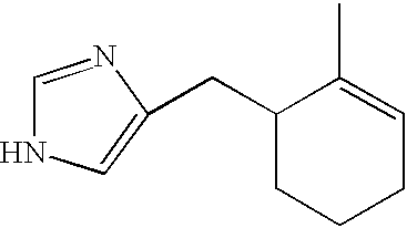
C1(CC2=CNC=N2)CCCC=C1C
